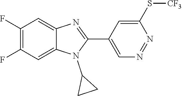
C1(F)=C(F)C=C2C(=C1)N=C(C1=CN=NC(S[CF3])=C1)N2C1CC1
